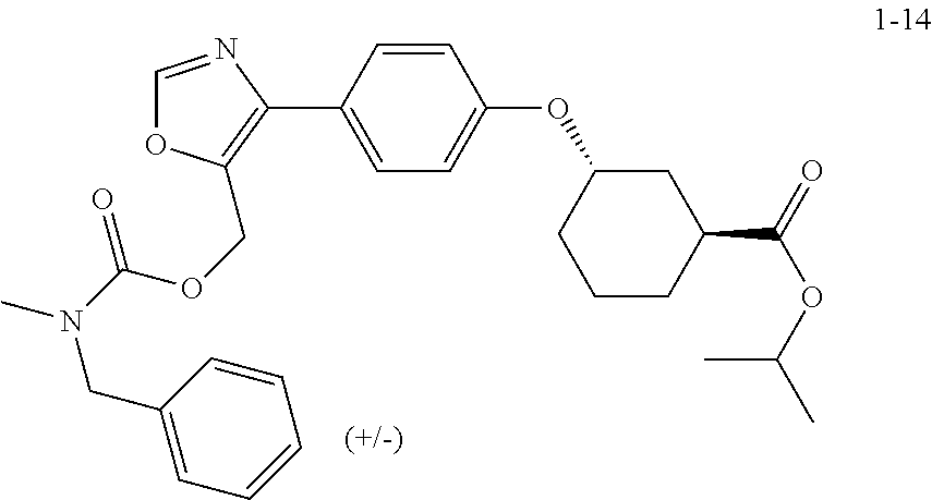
C1=CC(C2=C(COC(N(CC3=CC=CC=C3)C)=O)OC=N2)=CC=C1OC1CCCC(C(=O)OC(C)C)C1
